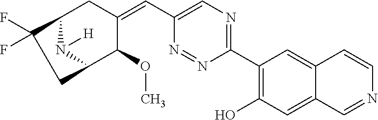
C1(C2=C(O)C=C3C(=C2)C=CN=C3)=NC=C(C=C2CC3N([H])C(C2OC)CC3(F)F)N=N1
